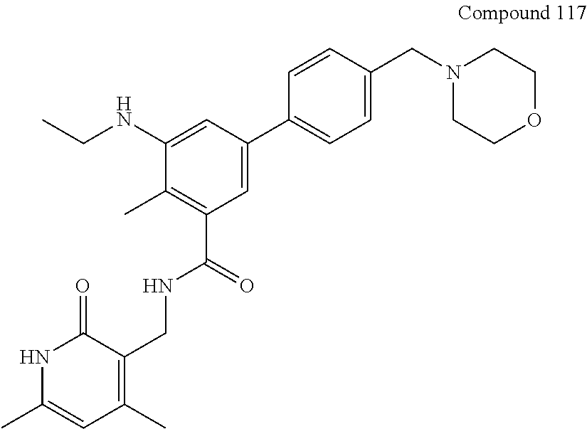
C(C)NC1=CC(C2=CC=C(CN3CCOCC3)C=C2)=CC(C(=O)NCC2=C(C)C=C(C)NC2=O)=C1C
